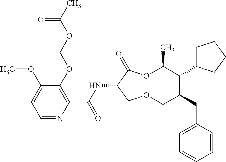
C1(OCOC(C)=O)=C(C(NC2C(=O)OC(C)C(C3CCCC3)C(CC3=CC=CC=C3)COC2)=O)N=CC=C1OC
